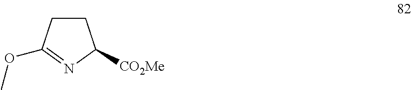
N1=C(OC)CCC1[CO2Me]
